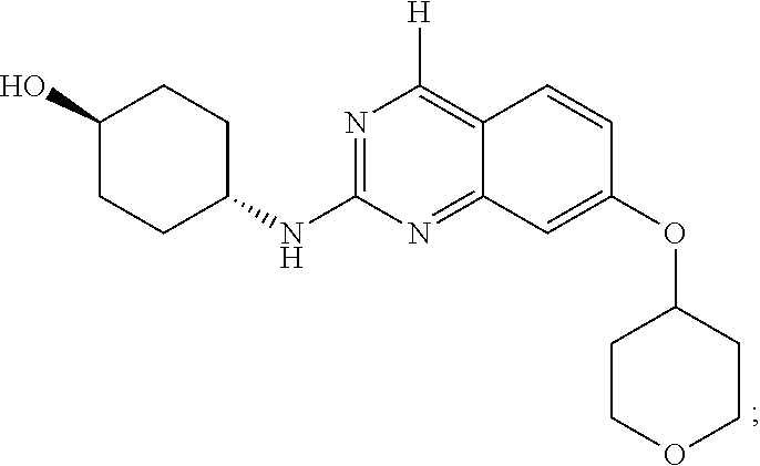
C1(O)CCC(NC2=NC([H])=C3C(=N2)C=C(OC2CCOCC2)C=C3)CC1
